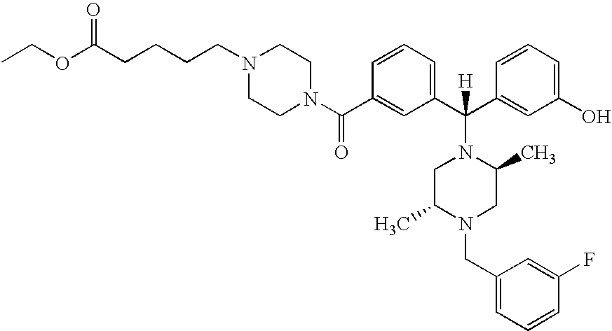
N1(C(C2=CC(C(C3=CC(O)=CC=C3)(N3CC(C)N(CC4=CC=CC(F)=C4)CC3C)[H])=CC=C2)=O)CCN(CCCCC(OCC)=O)CC1
